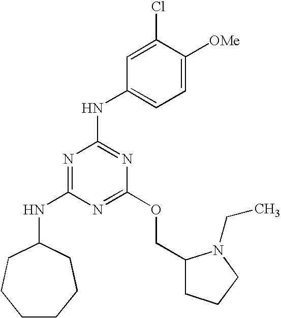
C1CCCC(NC2=NC(NC3=CC=C([OMe])C(Cl)=C3)=NC(OCC3CCCN3CC)=N2)CC1
